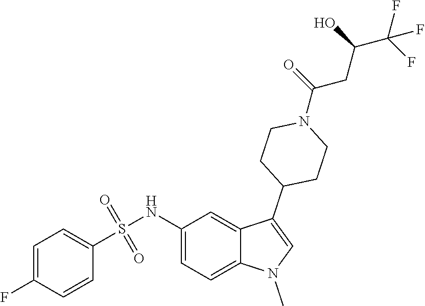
C1(NS(C2=CC=C(F)C=C2)(=O)=O)=CC=C2C(=C1)C(C1CCN(C(CC(C(F)(F)F)O)=O)CC1)=CN2C
